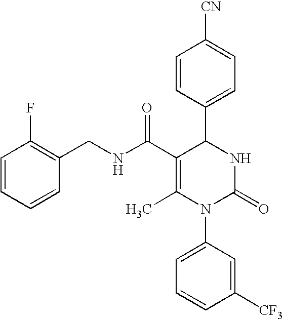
C1=CC(C2C(C(=O)NCC3=C(F)C=CC=C3)=C(C)N(C3=CC=CC([CF3])=C3)C(=O)N2)=CC=C1[CN]
